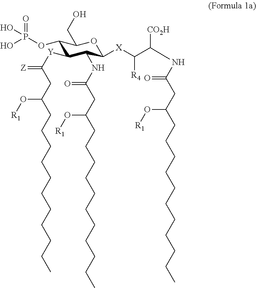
C1(OP(O)(=O)O)C([Y]C(CC(O[R1])CCCCCCCCCCC)=[Z])C(NC(=O)CC(O[R1])CCCCCCCCCCC)C([X]C(C([CO2H])NC(CC(O[R1])CCCCCCCCCCC)=O)[R4])OC1CO
